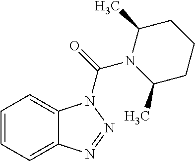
C1=CC=C2C(=C1)N(C(=O)N1C(C)CCCC1C)N=N2
